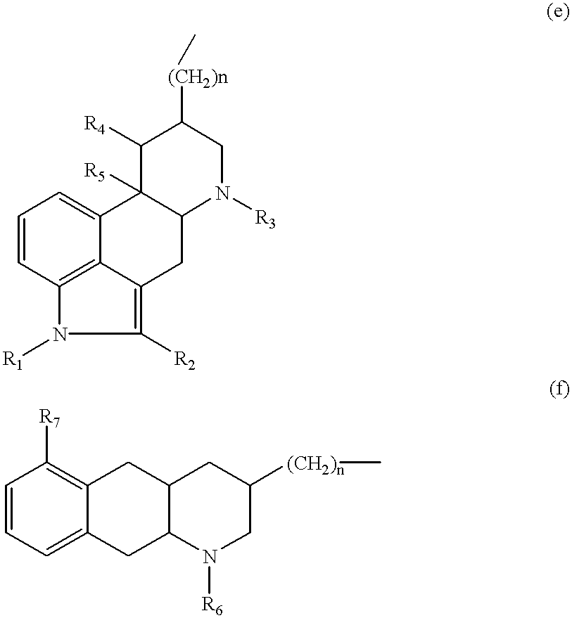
C1([R4])C2([R5])C(N([R3])CC1[(CH2)n]C)CC1=C([R2])N([R1])C3=C1C2=CC=C3.C12C(N([R6])CC([(CH2)n]C)C1)CC1=CC=CC([R7])=C1C2
